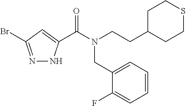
N1=C(Br)C=C(C(N(CCC2CCSCC2)CC2=CC=CC=C2F)=O)N1
